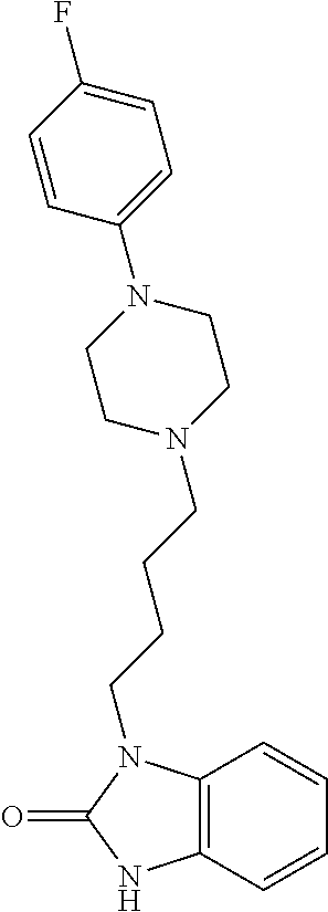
C1=CC2=C(C=C1)NC(=O)N2CCCCN1CCN(C2=CC=C(F)C=C2)CC1
